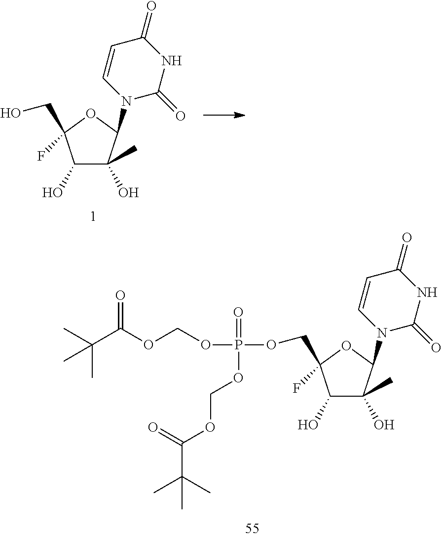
C1(O)C(C)(O)C(N2C(=O)NC(=O)C=C2)OC1(COP(OCOC(C(C)(C)C)=O)(OCOC(=O)C(C)(C)C)=O)F.C1(O)C(C)(O)C(N2C(=O)NC(=O)C=C2)OC1(CO)F
